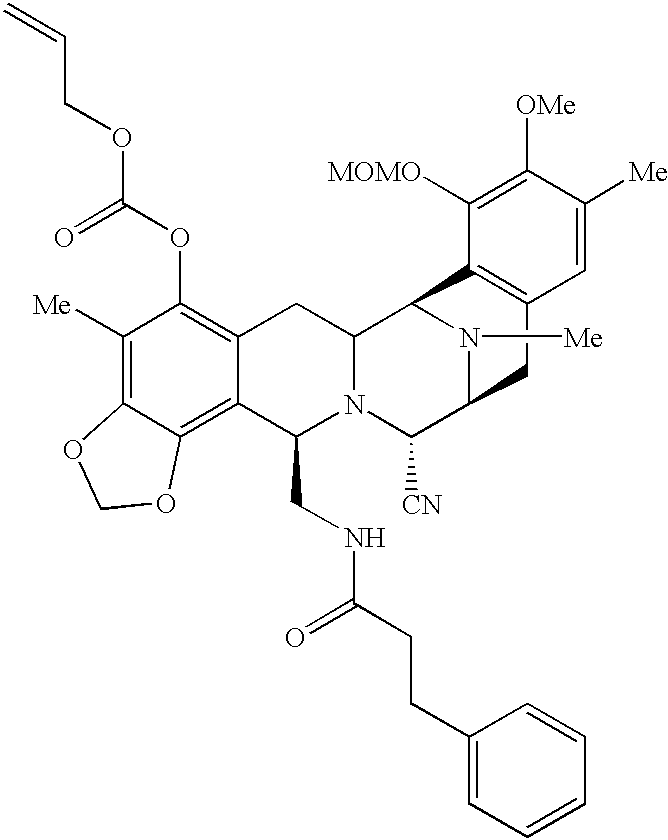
C1([Me])=C2C(=C3C(=C1OC(OCC=C)=O)CC1N(C3CNC(=O)CCC3=CC=CC=C3)C([CN])C3N([Me])C1C1=C(C3)C=C([Me])C([OMe])=C1[MOMO])OCO2
